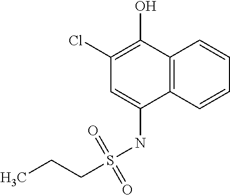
C(CS(NC1=CC(Cl)=C(O)C2=C1C=CC=C2)(=O)=O)C
